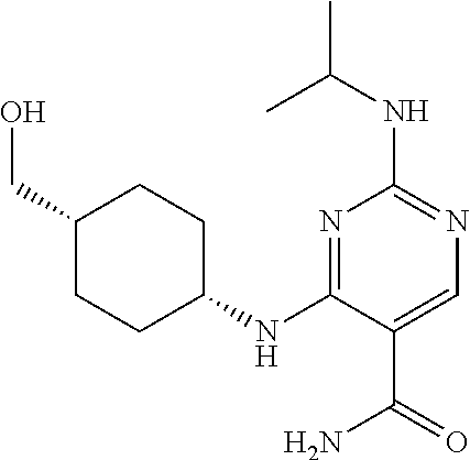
C1(CO)CCC(NC2=NC(NC(C)C)=NC=C2C(N)=O)CC1
